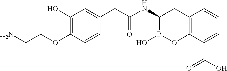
C12=C(C(C(O)=O)=CC=C1)OB(O)C(NC(CC1=CC(O)=C(OCCN)C=C1)=O)C2
